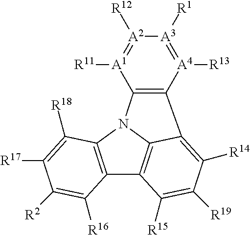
C12=C(N3C4=C1C([R15])=C([R19])C([R14])=C4C1=C3[A1]([R11])=[A2]([R12])[A3]([R1])=[A4]1[R13])C([R18])=C([R17])C([R2])=C2[R16]
